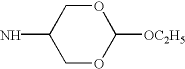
C1OC([OC2H5])OCC1N
